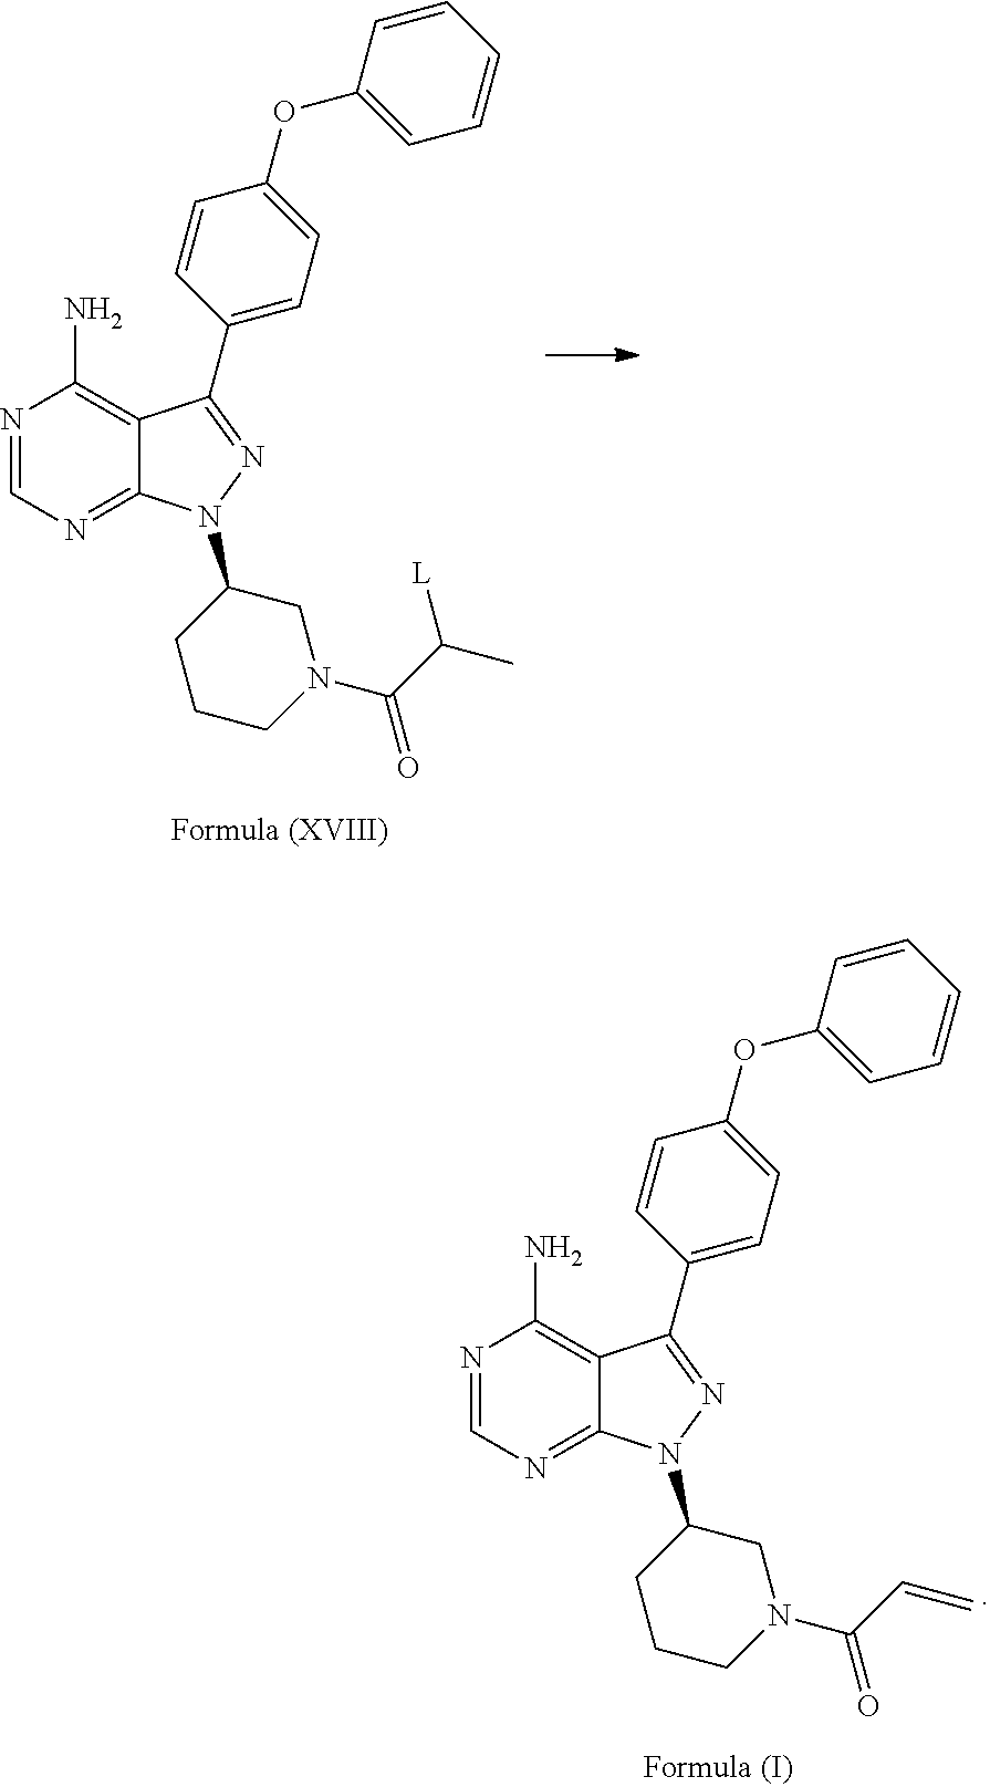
N1=CN=C2C(=C1N)C(C1=CC=C(OC3=CC=CC=C3)C=C1)=NN2C1CCCN(C(=O)C=C)C1.N1=CN=C2C(=C1N)C(C1=CC=C(OC3=CC=CC=C3)C=C1)=NN2C1CCCN(C(=O)C(C)[L])C1
